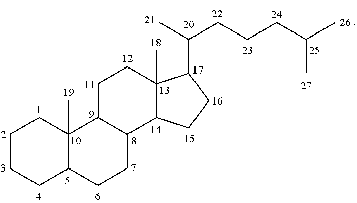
C1CCC2C(C)(C1)C1C(CC2)C2C(C)(CC1)C(C(C)CCCC(C)C)CC2
